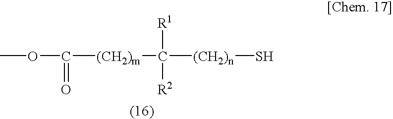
COC([(CH2)m]C([(CH2)n]S)([R1])[R2])=O
